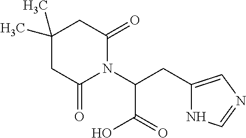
C1C(C)(C)CC(=O)N(C(CC2=CN=CN2)C(O)=O)C1=O
